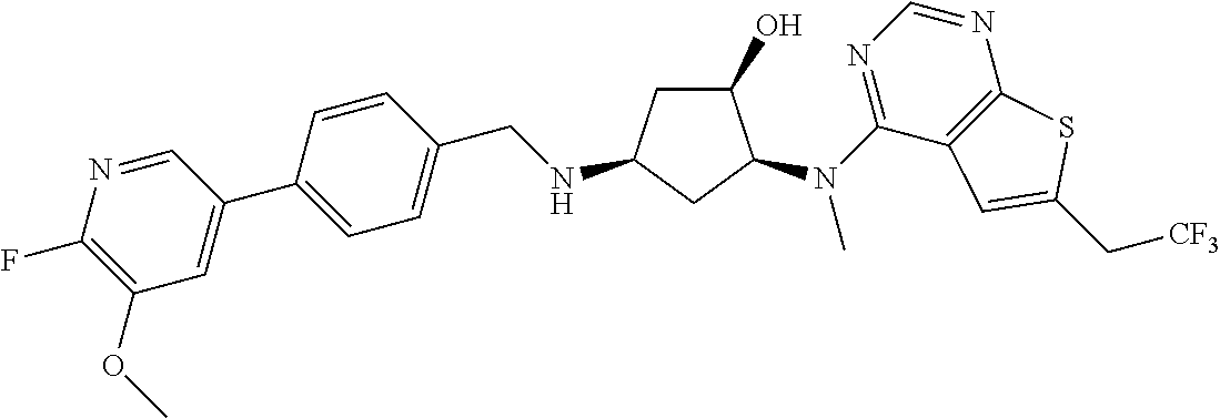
C1C(O)C(N(C2=NC=NC3=C2C=C(C[CF3])S3)C)CC1NCC1=CC=C(C2=CC(OC)=C(F)N=C2)C=C1
